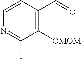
C1([OMOM])=C(C=O)C=CN=C1I
